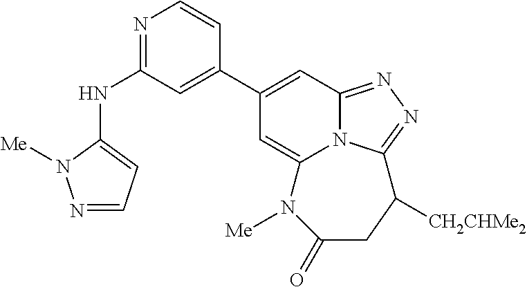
N1=C(NC2=CC=NN2[Me])C=C(C2=CC3=NN=C4N3C(=C2)N([Me])C(=O)CC4[CH2CHMe2])C=C1
